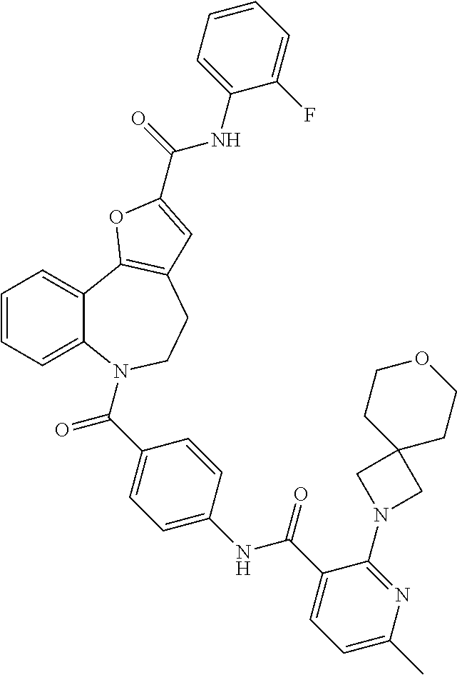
C1=CC=C2C(=C1)C1=C(CCN2C(=O)C2=CC=C(NC(=O)C3=CC=C(C)N=C3N3CC4(C3)CCOCC4)C=C2)C=C(C(NC2=CC=CC=C2F)=O)O1
